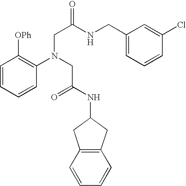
C1=CC=CC(N(CC(=O)NC2CC3=C(C2)C=CC=C3)CC(NCC2=CC=CC(Cl)=C2)=O)=C1[OPh]
